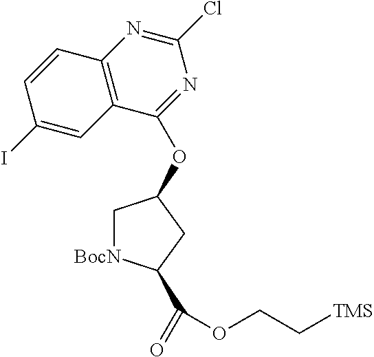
C1[BocN]C(C(=O)OCC[TMS])CC1OC1=NC(Cl)=NC2=C1C=C(I)C=C2
